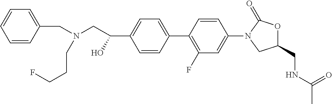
C1(N2CC(CNC(C)=O)OC2=O)=CC(F)=C(C2=CC=C(C(CN(CC3=CC=CC=C3)CCCF)O)C=C2)C=C1
